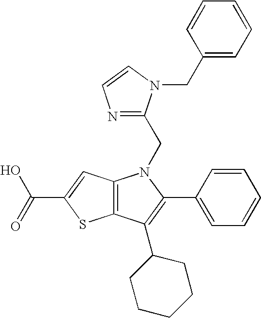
C12=C(C(C3CCCCC3)=C(C3=CC=CC=C3)N1CC1=NC=CN1CC1=CC=CC=C1)SC(C(=O)O)=C2
